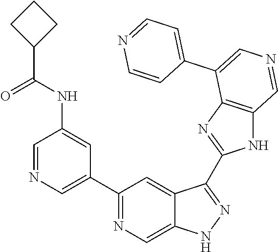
C1(C2=CN=CC(NC(C3CCC3)=O)=C2)=NC=C2C(=C1)C(C1=NC3=C(N1)C=NC=C3C1=CC=NC=C1)=NN2
